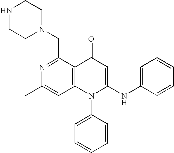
CC1=CC2=C(C(CN3CCNCC3)=N1)C(=O)C=C(NC1=CC=CC=C1)N2C1=CC=CC=C1
